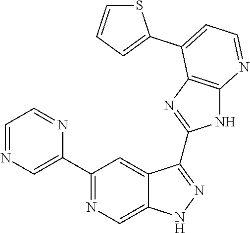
C1(C2=NC=C3C(=C2)C(C2=NC4=C(N2)N=CC=C4C2=CC=CS2)=NN3)=CN=CC=N1
